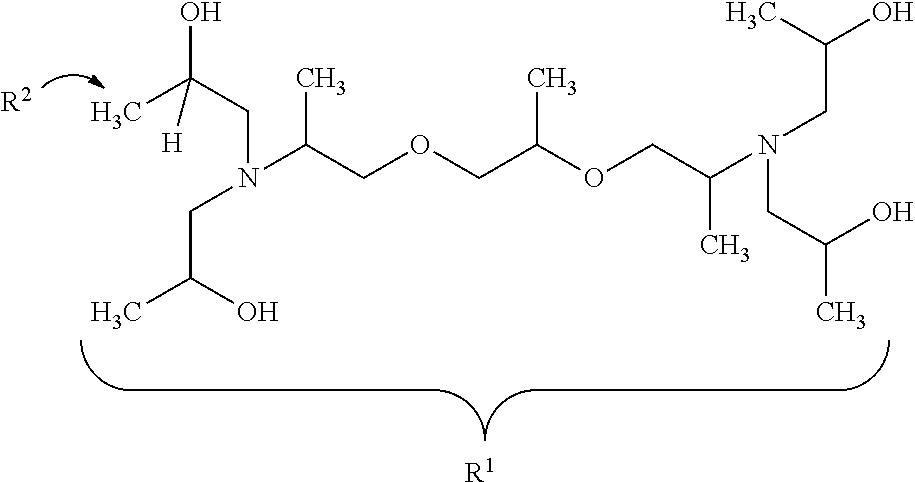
CC(CN(C(COCC(OCC(N(CC(O)C)CC(C)O)C)C)C)CC(C)O)(O)[H].[R1].[R2]
